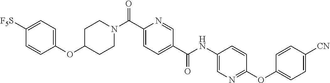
C1CN(C(C2=CC=C(C(=O)NC3=CN=C(OC4=CC=C([CN])C=C4)C=C3)C=N2)=O)CCC1OC1=CC=C([F5S])C=C1
